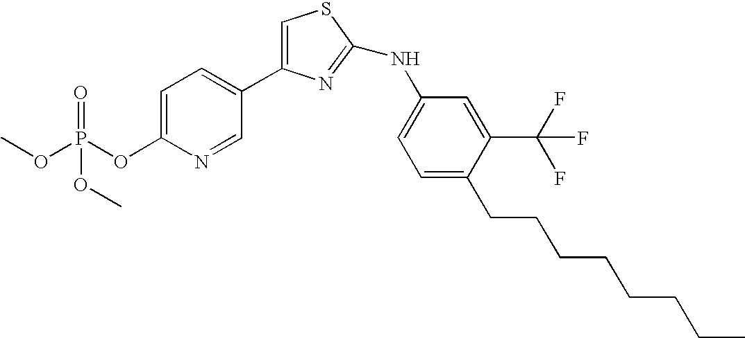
C1=C(OP(OC)(=O)OC)N=CC(C2=CSC(NC3=CC=C(CCCCCCCC)C(C(F)(F)F)=C3)=N2)=C1
